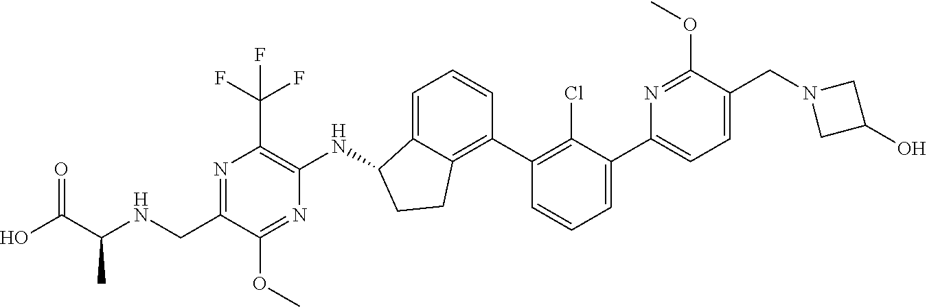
C(C1=NC(C(F)(F)F)=C(NC2C3=CC=CC(C4=C(Cl)C(C5=CC=C(CN6CC(O)C6)C(OC)=N5)=CC=C4)=C3CC2)N=C1OC)NC(C(O)=O)C
